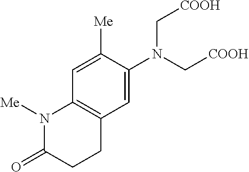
N(C[COOH])(C[COOH])C1=CC2=C(C=C1[Me])N([Me])C(=O)CC2
